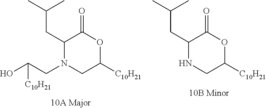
OC(CN1CC([C10H21])OC(=O)C1CC(C)C)[C10H21].N1CC([C10H21])OC(=O)C1CC(C)C
